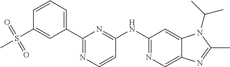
C1(C2=CC=CC(S(C)(=O)=O)=C2)=NC=CC(NC2=NC=C3C(=C2)N(C(C)C)C(C)=N3)=N1
